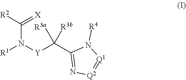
[R1]N([Y]C(C1=N[Q2]=[Q1]N1[R4])([R3a])[R3b])C([R2])=[X]
